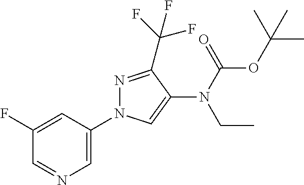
C1(F)=CC(N2N=C(C(F)(F)F)C(N(C(OC(C)(C)C)=O)CC)=C2)=CN=C1
